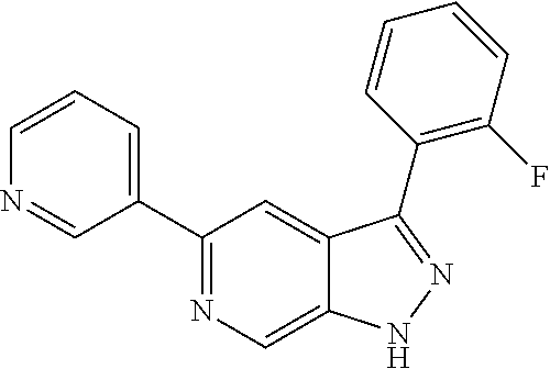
C1(C2=CC=CN=C2)=NC=C2C(=C1)C(C1=C(F)C=CC=C1)=NN2
